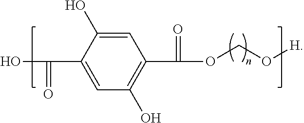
C1=C(O)C(C(O)=O)=CC(O)=C1C(OCO[H])=O
